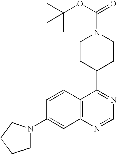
C1=CC2=C(C=C1N1CCCC1)N=CN=C2C1CCN(C(=O)OC(C)(C)C)CC1
